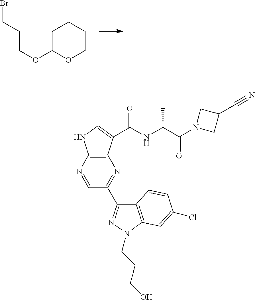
C1C(OCCCBr)OCCC1.C1=NC2=C(N=C1C1=NN(CCCO)C3=C1C=CC(Cl)=C3)C(C(NC(C(N1CC(C#N)C1)=O)C)=O)=CN2
